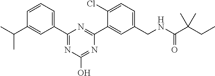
C1(C2=CC=CC(C(C)C)=C2)=NC(O)=NC(C2=CC(CNC(C(CC)(C)C)=O)=CC=C2Cl)=N1
